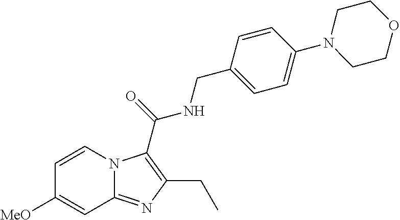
C1=CN2C(=NC(CC)=C2C(=O)NCC2=CC=C(N3CCOCC3)C=C2)C=C1[MeO]
